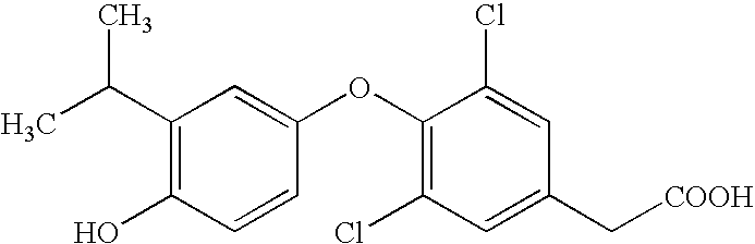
C1(C(C)C)=C(O)C=CC(OC2=C(Cl)C=C(C[COOH])C=C2Cl)=C1
